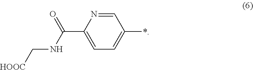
C1=C(C(NC[HOOC])=O)N=CC(*)=C1
